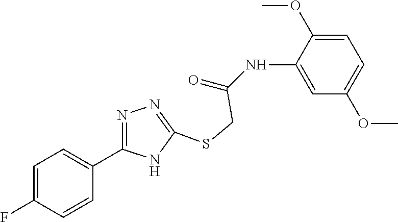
C1=C(NC(=O)CSC2=NN=C(C3=CC=C(F)C=C3)N2)C(OC)=CC=C1OC
